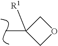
C1OCC1([R1])C
